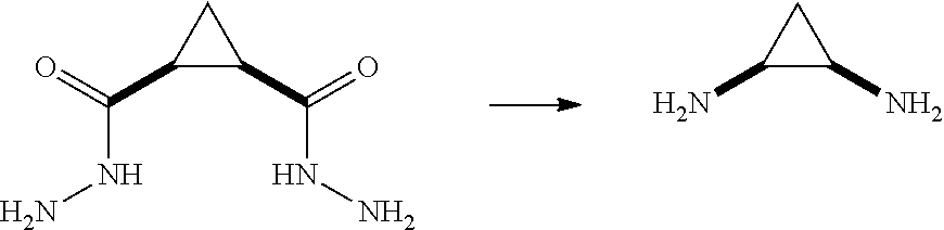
N(C(=O)C1C(C(=O)NN)C1)N.NC1C(N)C1
